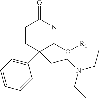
C1CC(C2=CC=CC=C2)(CCN(CC)CC)C(O[R1])=NC1=O
